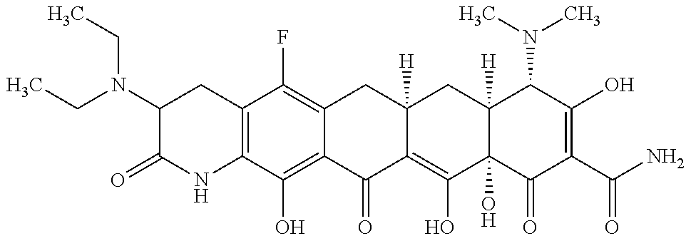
C12=C(C(O)=C3C(=C1F)CC1([H])C(=C(O)C4(O)C([H])(C1)C(N(C)C)C(O)=C(C(N)=O)C4=O)C3=O)NC(=O)C(N(CC)CC)C2
